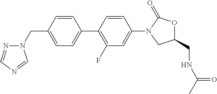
C1(CN2N=CN=C2)=CC=C(C2=C(F)C=C(N3C(=O)OC(CNC(C)=O)C3)C=C2)C=C1
